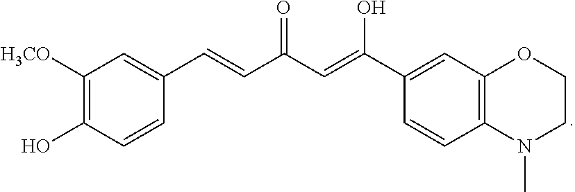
C1=CC(O)=C([H3CO])C=C1C=CC(C=C(C1=CC2=C(C=C1)N(C)CCO2)O)=O
